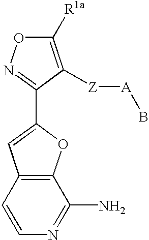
C1([R1a])=C([Z][A]B)C(C2=CC3=C(O2)C(N)=NC=C3)=NO1
